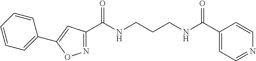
C1(C(NCCCNC(C2=CC=NC=C2)=O)=O)=NOC(C2=CC=CC=C2)=C1
